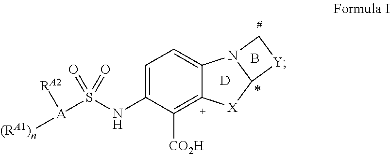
C1=C(NS([A]([(RA1)n])[RA2])(=O)=O)C([CO2H])=C2C(=C1)N1C([X]2)[Y]C1.[D].B
